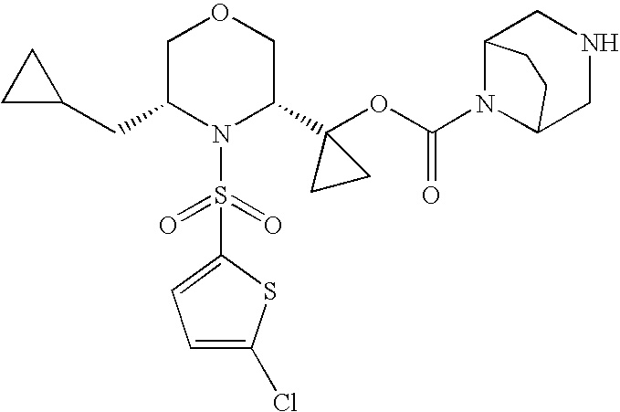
N1(S(=O)(=O)C2=CC=C(Cl)S2)C(C2(OC(=O)N3C4CNCC3CC4)CC2)COCC1CC1CC1
